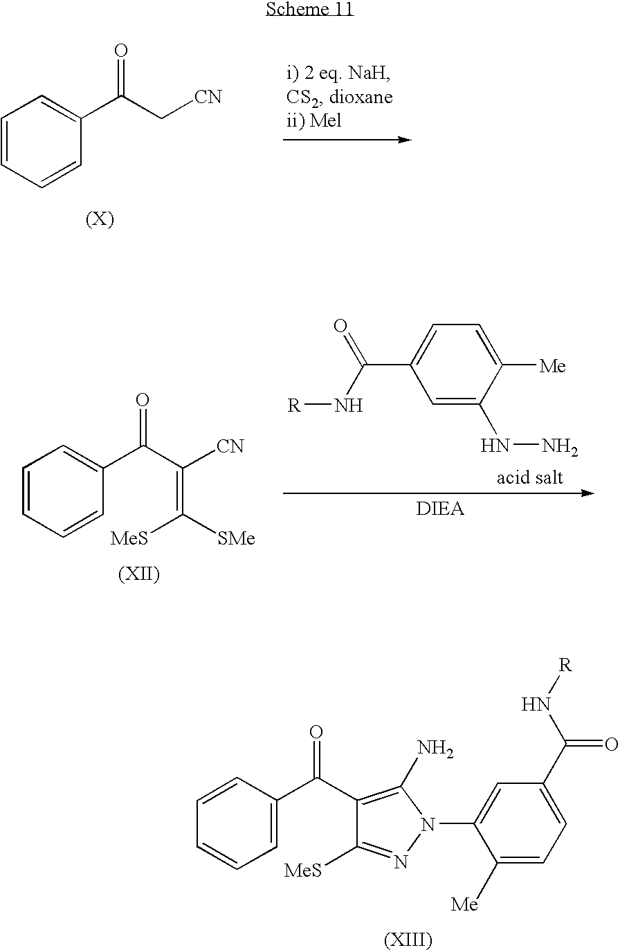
C1=CC=CC(C(C[CN])=O)=C1.C1=CC=CC(C(C([CN])=C([MeS])[SMe])=O)=C1.C1=C(C(N[R])=O)C=C(NN)C([Me])=C1.C1=CC(C(=O)C2=C(N)N(C3=CC(C(N[R])=O)=CC=C3[Me])N=C2[MeS])=CC=C1
